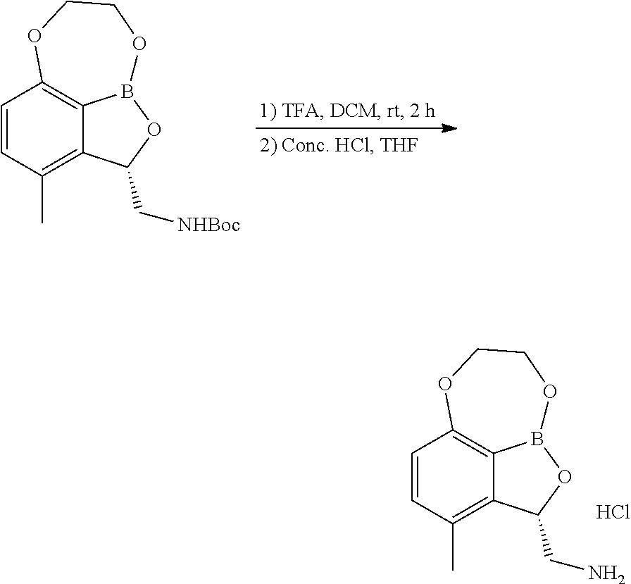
C1=CC(C)=C2C3=C1OCCOB3OC2C[NHBoc].C1=CC(C)=C2C3=C1OCCOB3OC2CN.Cl
